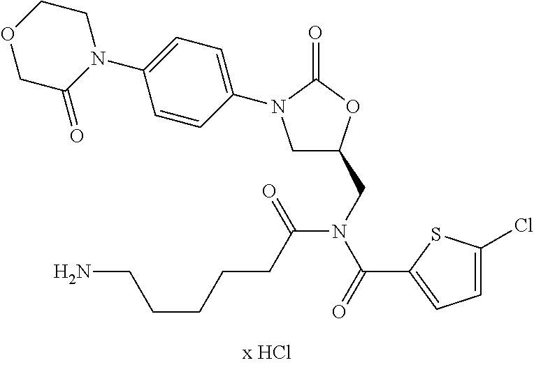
C1C(CN(C(C2=CC=C(Cl)S2)=O)C(CCCCCN)=O)OC(=O)N1C1=CC=C(N2CCOCC2=O)C=C1
